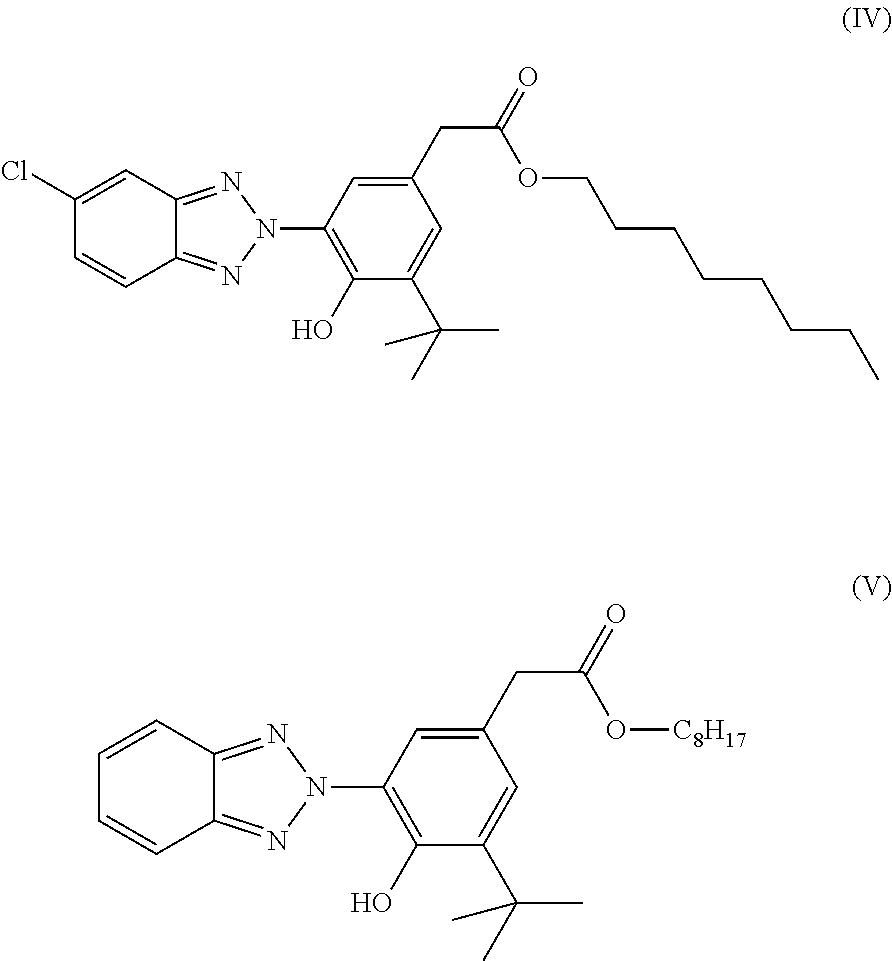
C1=CC(Cl)=CC2=NN(C3=C(O)C(C(C)(C)C)=CC(CC(=O)OCCCCCCCC)=C3)N=C12.C1=CC=CC2=NN(C3=C(O)C(C(C)(C)C)=CC(CC(=O)O[C8H17])=C3)N=C12
